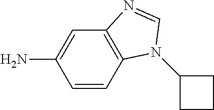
C1=CC2=C(C=C1N)N=CN2C1CCC1
